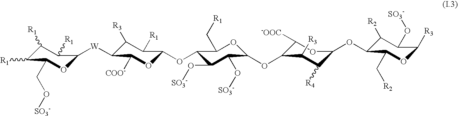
C1([R1])C([R1])C(CO[SO3-])OC([W]C2C([R3])C([R1])C(OC3C(O[SO3-])C(O[SO3-])C(OC4C([-OOC])OC(OC5C([R2])C(O[SO3-])C([R3])OC5C[R2])C([R4])C4[R3])OC3C[R1])OC2[COO-])C1[R1]
